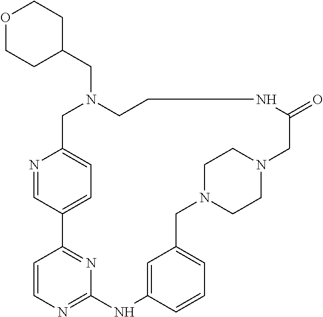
N1=CC2=CC=C1CN(CC1CCOCC1)CCNC(=O)CN1CCN(CC3=CC=CC(=C3)NC3=NC=CC2=N3)CC1
